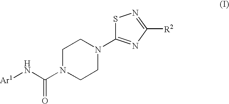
S1C(N2CCN(C(N[Ar1])=O)CC2)=NC([R2])=N1
